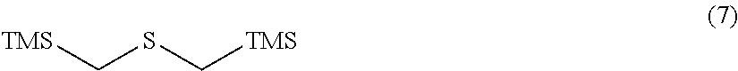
[TMS]CSC[TMS]
